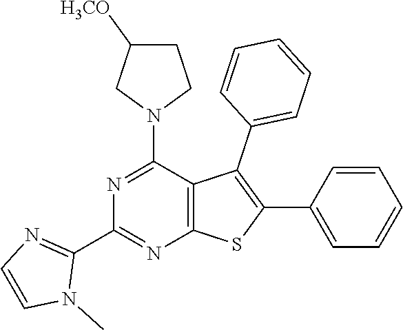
C12=C(C(N3CC([H3CO])CC3)=NC(C3=NC=CN3C)=N1)C(C1=CC=CC=C1)=C(C1=CC=CC=C1)S2
